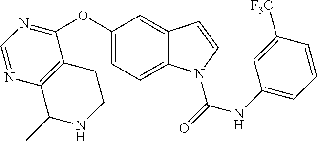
C1(OC2=CC=C3C(=C2)C=CN3C(=O)NC2=CC=CC([F3C])=C2)=NC=NC2=C1CCNC2C
